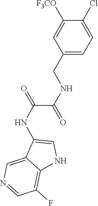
C12=C(F)C=NC=C1C(NC(C(NCC1=CC=C(Cl)C([F3CO])=C1)=O)=O)=CN2
